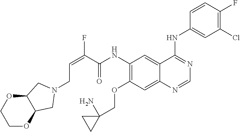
C(NC1=C(OCC2(N)CC2)C=C2C(=C1)C(NC1=CC(Cl)=C(F)C=C1)=NC=N2)(=O)C(=CCN1CC2OCCOC2C1)F
